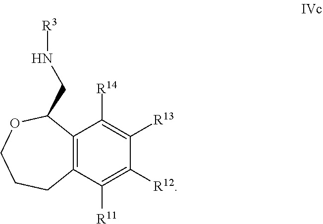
C12=C(C([R11])=C([R12])C([R13])=C1[R14])CCCOC2CN[R3]
